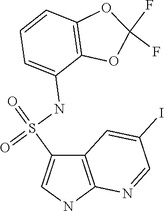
C12=C(NC=C1S(=O)(NC1=CC=CC3=C1OC(F)(F)O3)=O)N=CC(I)=C2
